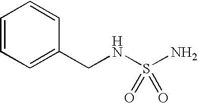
C1=CC=C(CNS(N)(=O)=O)C=C1
